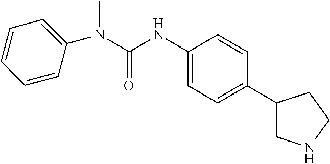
N(C(NC1=CC=C(C2CNCC2)C=C1)=O)(C)C1=CC=CC=C1
